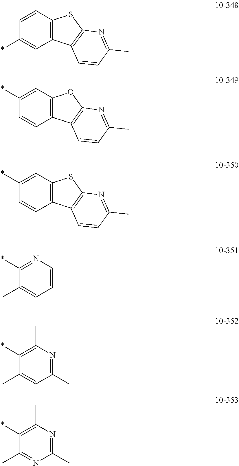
C1(*)=CC2=C(C=C1)SC1=C2C=CC(C)=N1.C1=CC2=C(C=C1*)OC1=C2C=CC(C)=N1.C1=CC2=C(C=C1*)SC1=C2C=CC(C)=N1.C1(C)=CC=CN=C1*.C1(C)=CC(C)=NC(C)=C1*.C1(C)=NC(C)=NC(C)=C1*
